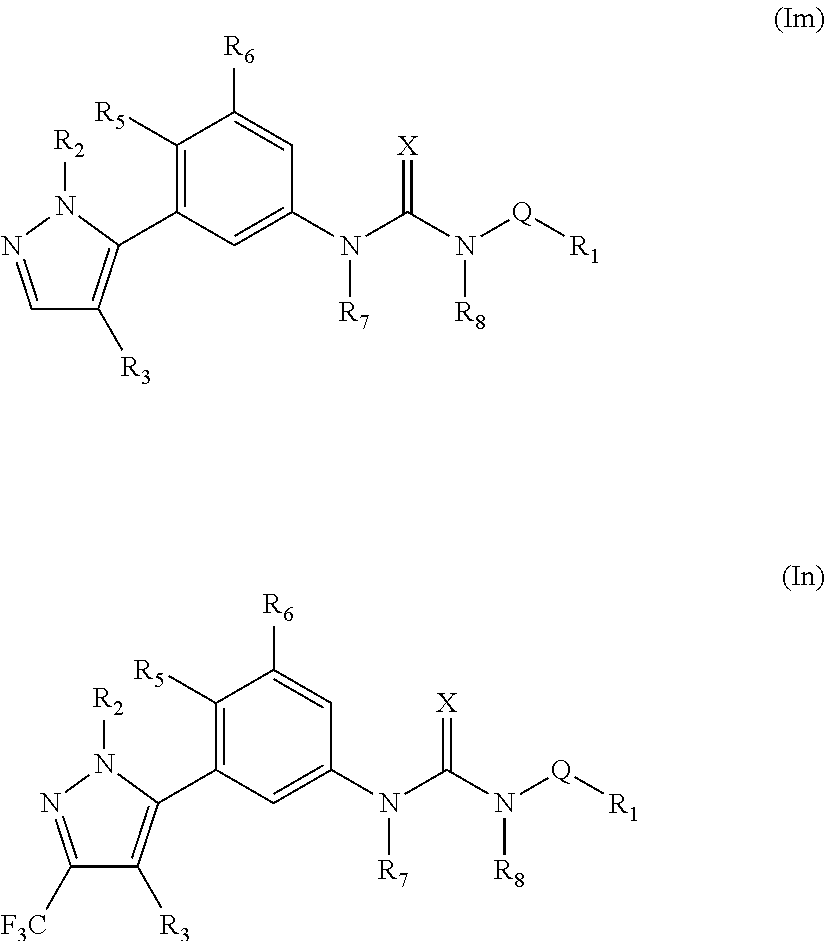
C1=NN([R2])C(C2=C([R5])C([R6])=CC(N(C(N([Q][R1])[R8])=[X])[R7])=C2)=C1[R3].C1([F3C])=NN([R2])C(C2=C([R5])C([R6])=CC(N(C(N([Q][R1])[R8])=[X])[R7])=C2)=C1[R3]
